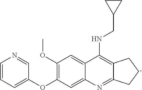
C12=C(NCC3CC3)C3=CC(OC)=C(OC4=CC=CN=C4)C=C3N=C1CCC2
